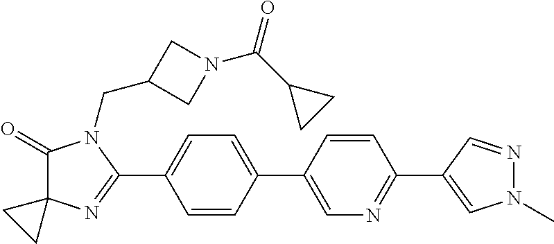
C1(=O)C2(N=C(C3=CC=C(C4=CN=C(C5=CN(C)N=C5)C=C4)C=C3)N1CC1CN(C(C3CC3)=O)C1)CC2
